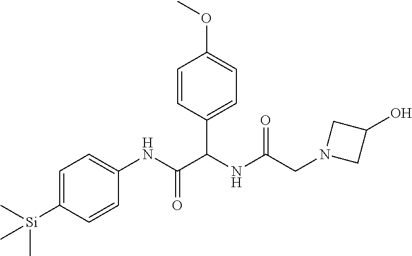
C1=C([Si](C)(C)C)C=CC(NC(=O)C(NC(CN2CC(O)C2)=O)C2=CC=C(OC)C=C2)=C1
